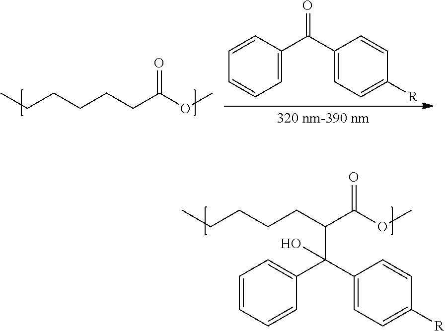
C1=CC=CC=C1C(=O)C1=CC=C([R])C=C1.C(CCCCC(OC)=O)C.C1=C(C(C(C(=O)OC)CCCCC)(C2=CC=C([R])C=C2)O)C=CC=C1
